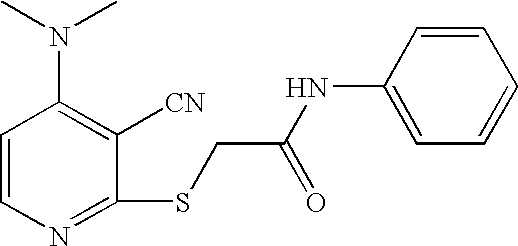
C1=CN=C(SCC(NC2=CC=CC=C2)=O)C([CN])=C1N(C)C
